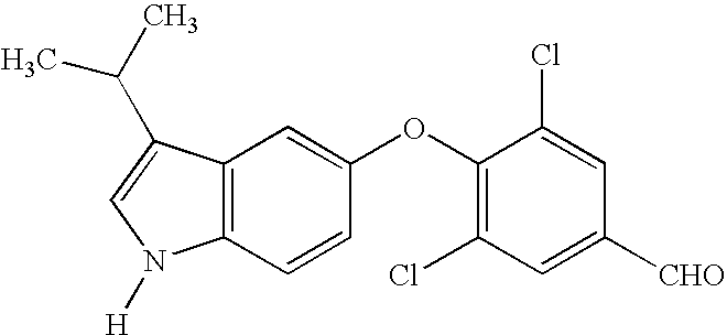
C12=C(C(C(C)C)=CN1[H])C=C(OC1=C(Cl)C=C([CHO])C=C1Cl)C=C2
